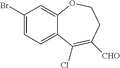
C1(Br)=CC=C2C(=C1)OCCC([CHO])=C2Cl
